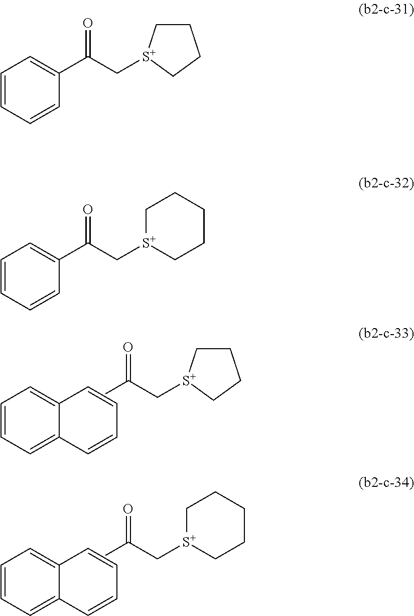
C1=CC=C2C(=C1)C=CC=C2.CC(C[S+]1CCCC1)=O.C1=CC=C2C(=C1)C=CC=C2.CC(C[S+]1CCCCC1)=O.C1=CC=CC(C(C[S+]2CCCC2)=O)=C1.C1=CC=CC(C(C[S+]2CCCCC2)=O)=C1
